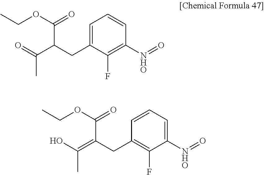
C1=C(CC(C(=O)C)C(OCC)=O)C(F)=C([NHO]=O)C=C1.C1=CC=C([NHO]=O)C(F)=C1CC(=C(O)C)C(OCC)=O
